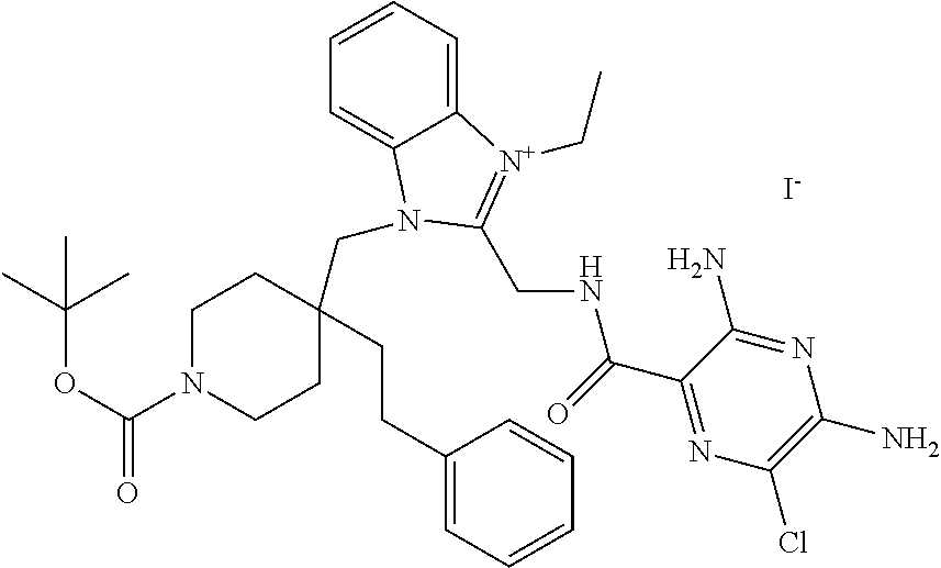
C1(CCC2(CN3C4=CC=CC=C4[N+](CC)=C3CNC(C3=NC(Cl)=C(N)N=C3N)=O)CCN(C(OC(C)(C)C)=O)CC2)=CC=CC=C1.[I-]
